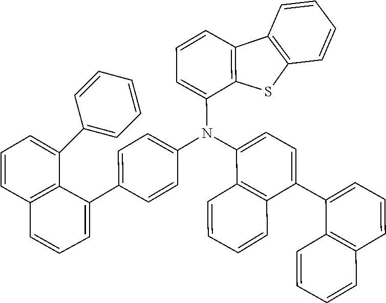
C1(N(C2=CC=CC3=C2SC2=C3C=CC=C2)C2=CC=C(C3=CC=CC4=C3C=CC=C4)C3=C2C=CC=C3)=CC=C(C2=CC=CC3=C2C(C2=CC=CC=C2)=CC=C3)C=C1
